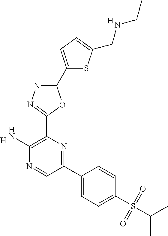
[H].C1(N)=C(C2=NN=C(C3=CC=C(CNCC)S3)O2)N=C(C2=CC=C(S(C(C)C)(=O)=O)C=C2)C=N1.[H]
